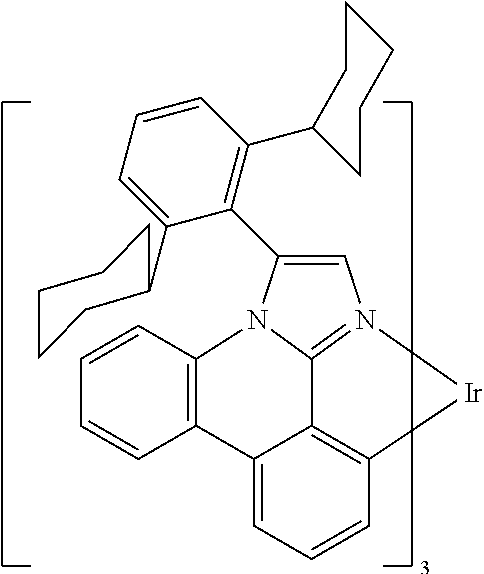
C12=CC=CC3=C1C1=N(C=C(C4=C(C5CCCCC5)C=CC=C4C4CCCCC4)N1C1=C2C=CC=C1)[Ir]3
